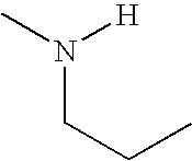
N(CCC)([H])C
